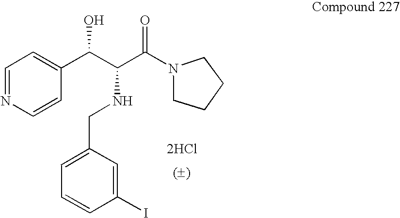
[2HCl].C1=CC(C(C(C(N2CCCC2)=O)NCC2=CC=CC(I)=C2)O)=CC=N1
